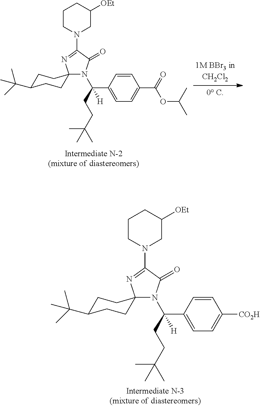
N1(C(C2=CC=C([CO2H])C=C2)(CCC(C)(C)C)[H])C(=O)C(N2CC([OEt])CCC2)=NC12CCC(C(C)(C)C)CC2.N1(C(C2=CC=C(C(=O)OC(C)C)C=C2)(CCC(C)(C)C)[H])C(=O)C(N2CC([OEt])CCC2)=NC12CCC(C(C)(C)C)CC2
